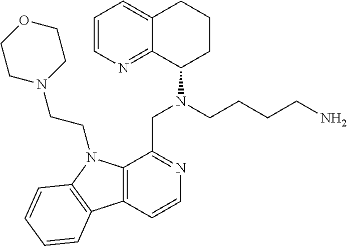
C1=CN=C2C(=C1)CCCC2N(CCCCN)CC1=NC=CC2=C1N(CCN1CCOCC1)C1=C2C=CC=C1
